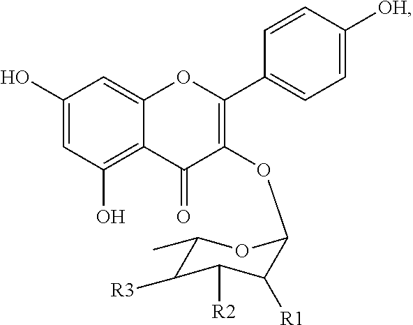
C1(O)=CC(O)=C2C(=C1)OC(C1=CC=C([OH])C=C1)=C(OC1C([R1])C([R2])C([R3])C(C)O1)C2=O
